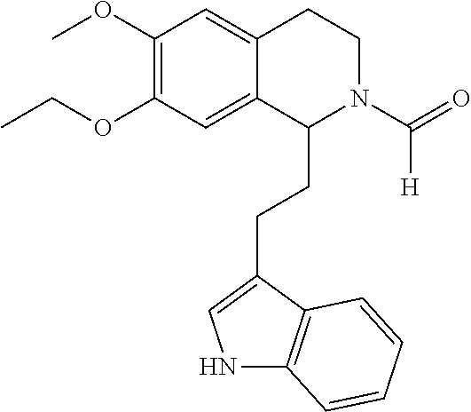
N1C2=C(C(CCC3N(C(=O)[H])CCC4=CC(OC)=C(OCC)C=C34)=C1)C=CC=C2
